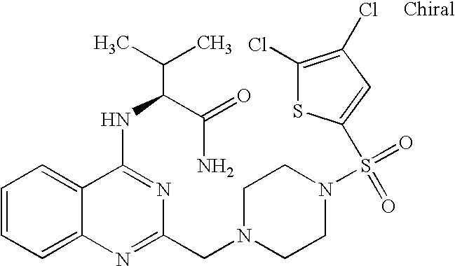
C1=CC=C2C(=C1)C(NC(C(N)=O)C(C)C)=NC(CN1CCN(S(=O)(=O)C3=CC(Cl)=C(Cl)S3)CC1)=N2
